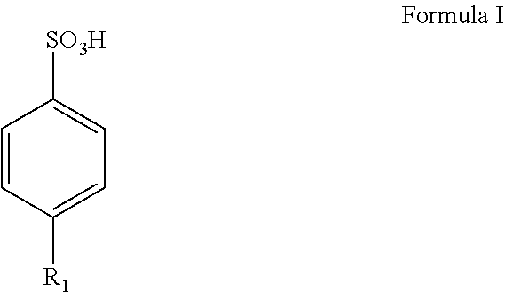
C1=CC([R1])=CC=C1[SO3H]
